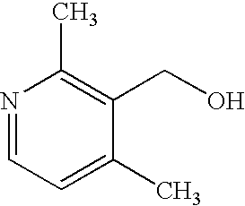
N1=CC=C(C)C(CO)=C1C
